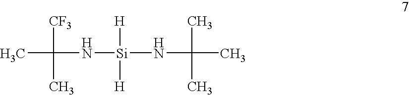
CC([CF3])(C)N[Si]([H])([H])NC(C)(C)C
